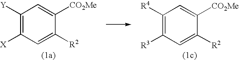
C1([Y])=C([X])C=C([R2])C([CO2Me])=C1.C1([R4])=C([R3])C=C([R2])C([CO2Me])=C1
